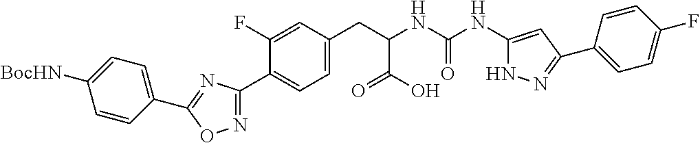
N1=C(C2=CC=C(CC(NC(NC3=CC(C4=CC=C(F)C=C4)=NN3)=O)C(O)=O)C=C2F)N=C(C2=CC=C([BocHN])C=C2)O1
